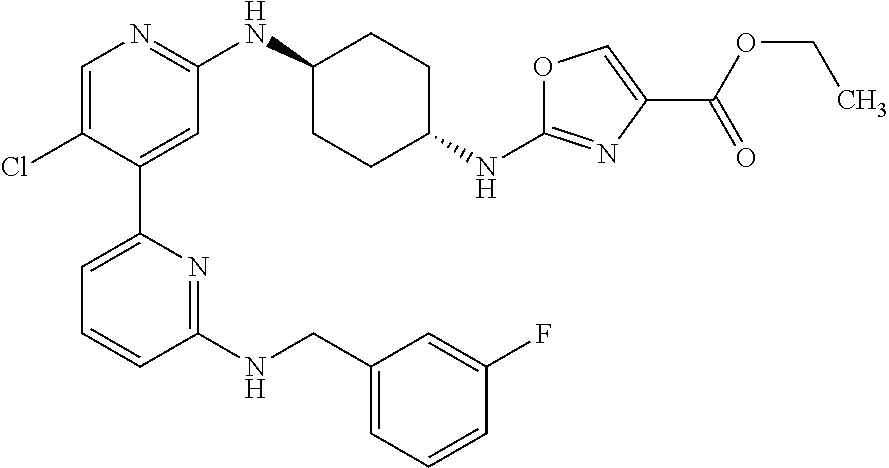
C1=C(Cl)C(C2=CC=CC(NCC3=CC=CC(F)=C3)=N2)=CC(NC2CCC(NC3=NC(C(OCC)=O)=CO3)CC2)=N1
